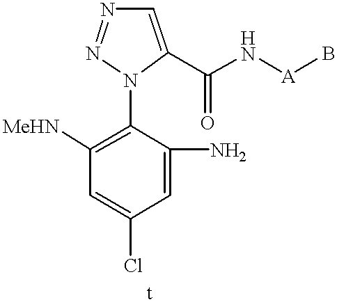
C1(N)=CC(Cl)=CC([MeHN])=C1N1N=NC=C1C(=O)N[A]B
